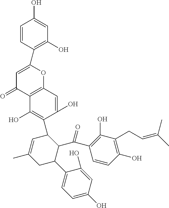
C1=C(O)C=C(O)C(C2C(C(C3=C(O)C(CC=C(C)C)=C(O)C=C3)=O)C(C3=C(O)C4=C(C=C3O)OC(C3=C(O)C=C(O)C=C3)=CC4=O)C=C(C)C2)=C1
